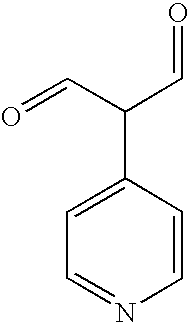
C1=CC(C(C=O)C=O)=CC=N1
